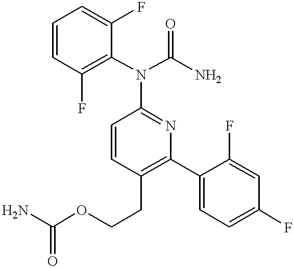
C1=CC(N(C2=C(F)C=CC=C2F)C(N)=O)=NC(C2=CC=C(F)C=C2F)=C1CCOC(N)=O
